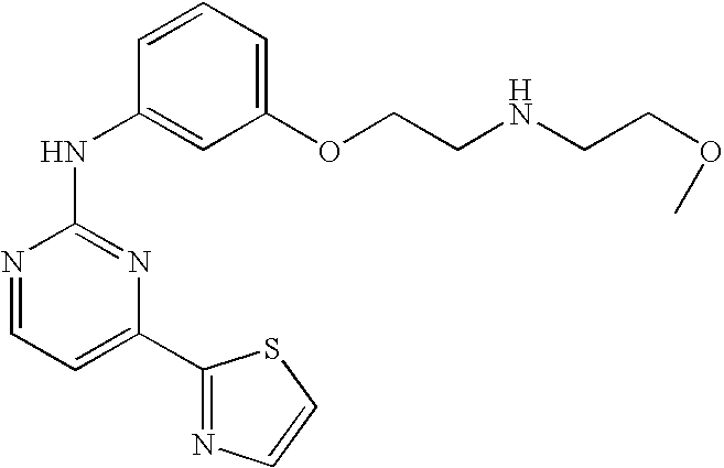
N1=CC=C(C2=NC=CS2)N=C1NC1=CC(OCCNCCOC)=CC=C1
